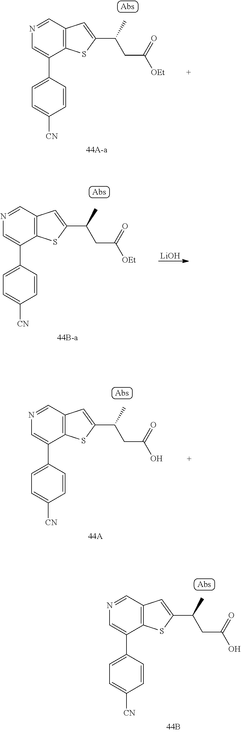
N1=CC2=C(C(C3=CC=C([CN])C=C3)=C1)SC(C(CC([OEt])=O)C)=C2.N1=CC2=C(C(C3=CC=C([CN])C=C3)=C1)SC(C(CC([OEt])=O)C)=C2.[LiOH].N1=CC2=C(C(C3=CC=C([CN])C=C3)=C1)SC(C(CC(O)=O)C)=C2.N1=CC2=C(C(C3=CC=C([CN])C=C3)=C1)SC(C(CC(O)=O)C)=C2
